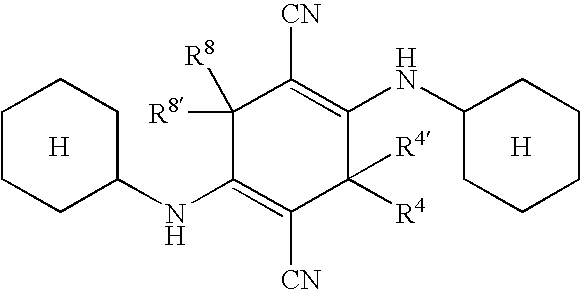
C1CCC(NC2=C([CN])C([R4])([R4])C(NC3CCCCC3)=C([CN])C2([R8])[R8])CC1.[H].[H]
